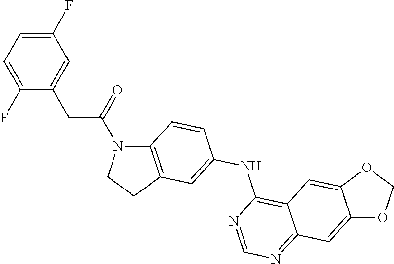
C12=C(CCN1C(=O)CC1=CC(F)=CC=C1F)C=C(NC1=C3C(=NC=N1)C=C1C(=C3)OCO1)C=C2
